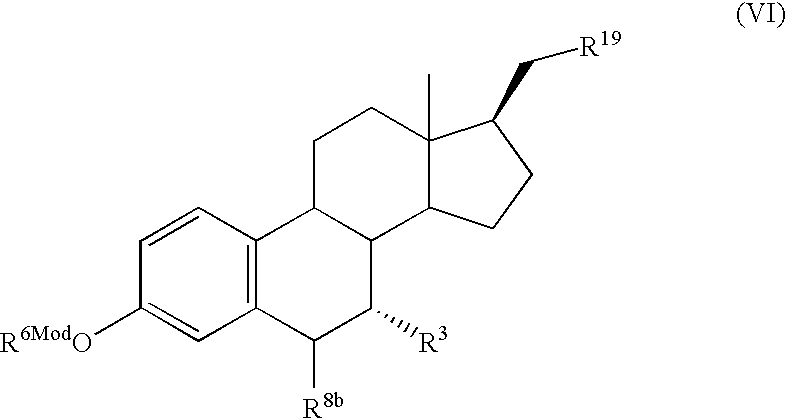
C12=C(C=CC([R6ModO])=C1)C1C(C([R3])C2[R8b])C2C(C)(CC1)C(C[R19])CC2
